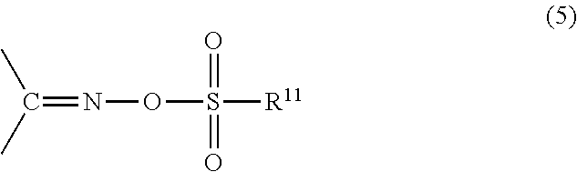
C(=NOS([R11])(=O)=O)(C)C
